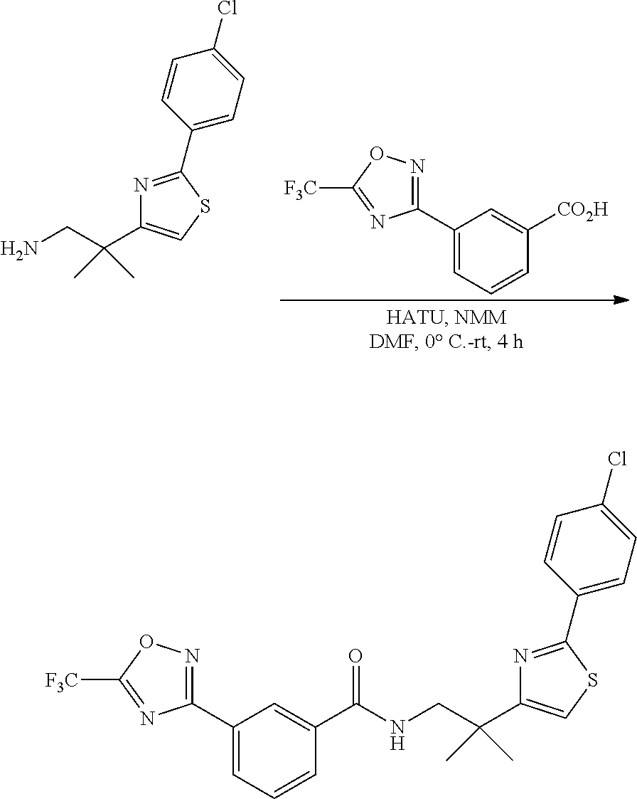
C1(C2=NC(C(CN)(C)C)=CS2)=CC=C(Cl)C=C1.C1(C2=NOC([F3C])=N2)=CC=CC([CO2H])=C1.C1(C2=NC(C(CNC(C3=CC(C4=NOC([F3C])=N4)=CC=C3)=O)(C)C)=CS2)=CC=C(Cl)C=C1
